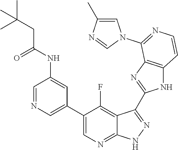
C1=NC=C(C2=CN=C3C(=C2F)C(C2=NC4=C(N2)C=CN=C4N2C=C(C)N=C2)=N[N H]3)C=C1NC(CC(C)(C)C)=O
